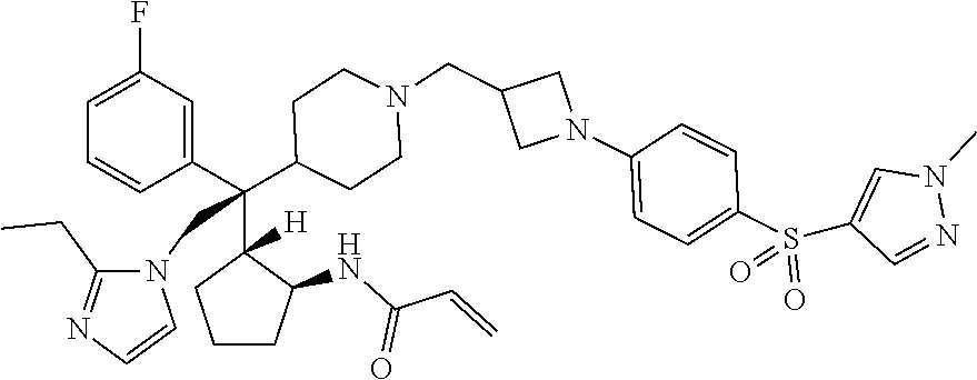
C1=C(F)C=C(C(C2([H])CCCC2NC(C=C)=O)(C2CCN(CC3CN(C4=CC=C(S(=O)(=O)C5=CN(C)N=C5)C=C4)C3)CC2)CN2C(CC)=NC=C2)C=C1
